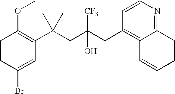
C1(Br)=CC(C(CC(CC2=C3C(=NC=C2)C=CC=C3)([CF3])O)(C)C)=C(OC)C=C1
